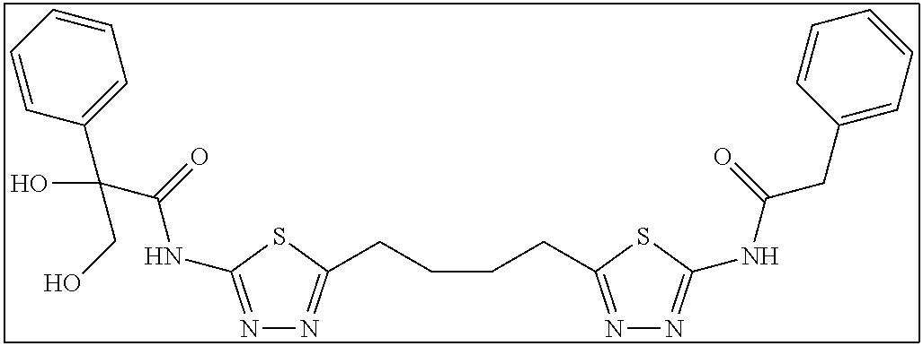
N1=C(NC(C(C2=CC=CC=C2)(CO)O)=O)SC(CCCCC2=NN=C(NC(CC3=CC=CC=C3)=O)S2)=N1
